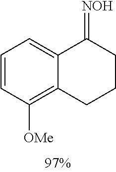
C1=CC([OMe])=C2C(=C1)C(=[NOH])CCC2
